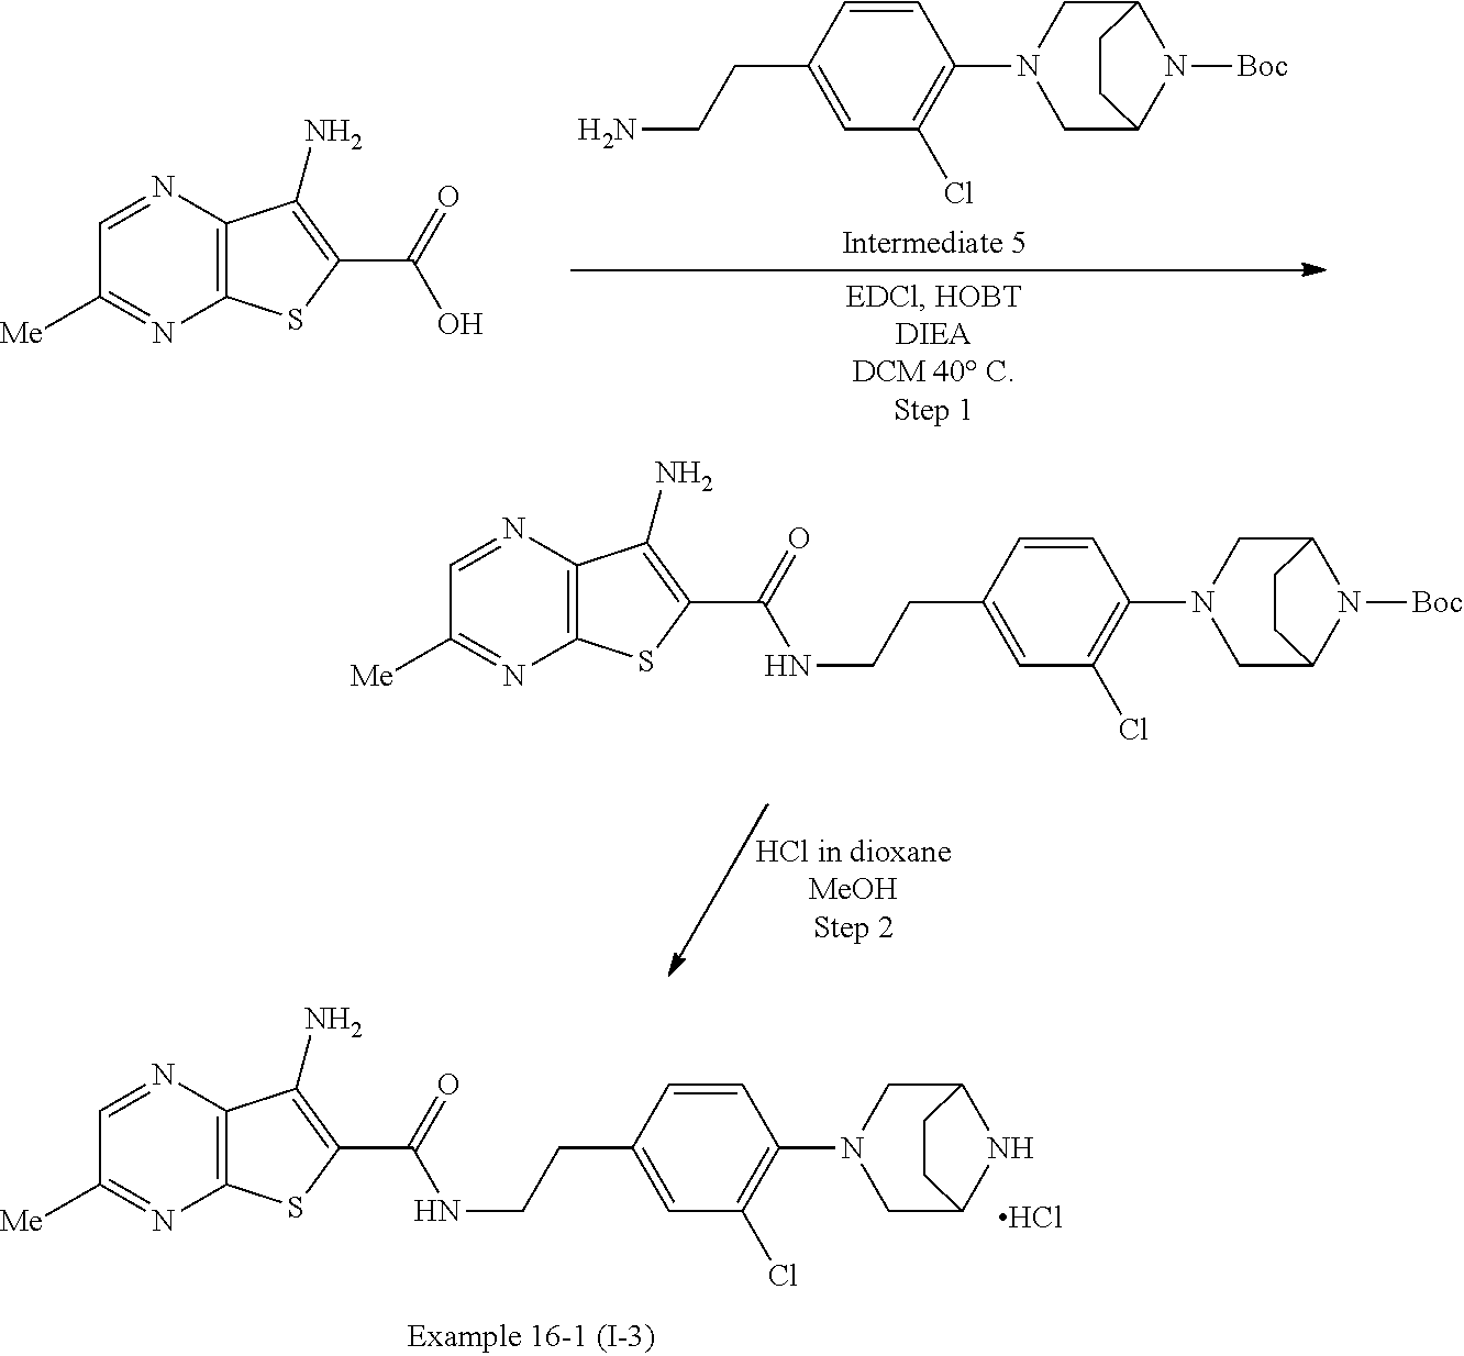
C12=C(N=CC([Me])=N1)C(N)=C(C(=O)NCCC1=CC(Cl)=C(N3CC4NC(C3)CC4)C=C1)S2.Cl.C12=C(N=CC([Me])=N1)C(N)=C(C(=O)O)S2.C1=CC(CCN)=CC(Cl)=C1N1CC2N([Boc])C(C1)CC2.C12=C(N=CC([Me])=N1)C(N)=C(C(=O)NCCC1=CC(Cl)=C(N3CC4N([Boc])C(C3)CC4)C=C1)S2
